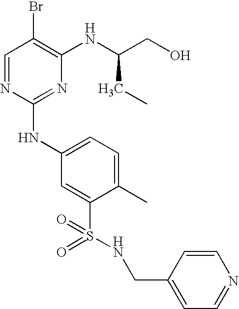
C1=NC(NC2=CC=C(C)C(S(=O)(=O)NCC3=CC=NC=C3)=C2)=NC(NC(CO)CC)=C1Br
